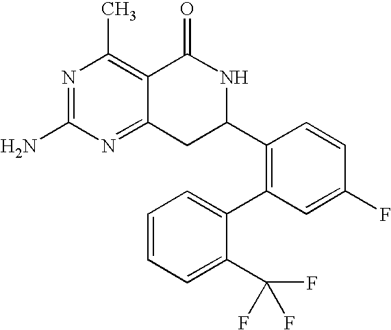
C12=NC(N)=NC(C)=C1C(=O)NC(C1=C(C3=CC=CC=C3C(F)(F)F)C=C(F)C=C1)C2
